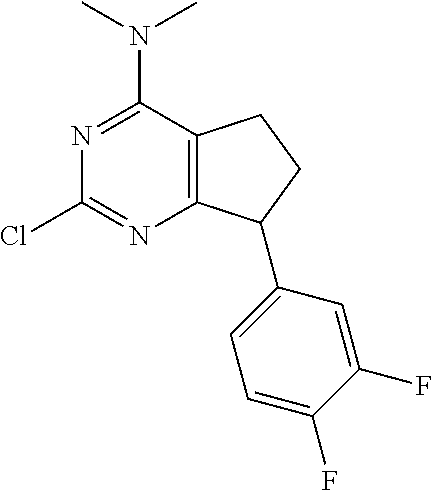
C12=C(C(N(C)C)=NC(Cl)=N1)CCC2C1=CC=C(F)C(F)=C1
